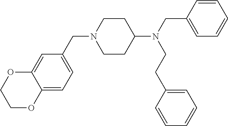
C1=CC(CN(C2CCN(CC3=CC=C4C(=C3)OCCO4)CC2)CCC2=CC=CC=C2)=CC=C1
